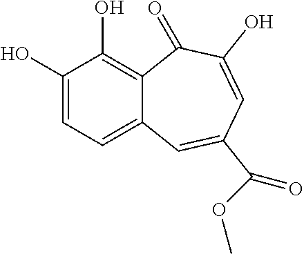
C1(O)=CC=C2C(=C1O)C(=O)C(O)=CC(C(OC)=O)=C2
